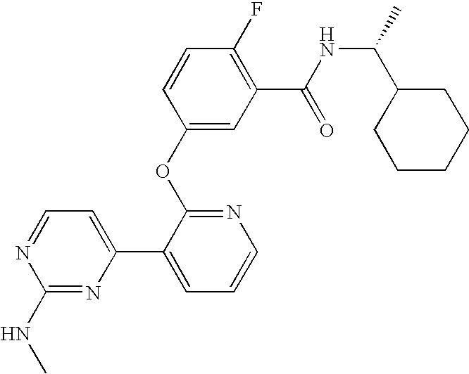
C1(F)=C(C(NC(C)C2CCCCC2)=O)C=C(OC2=NC=CC=C2C2=CC=NC(NC)=N2)C=C1
